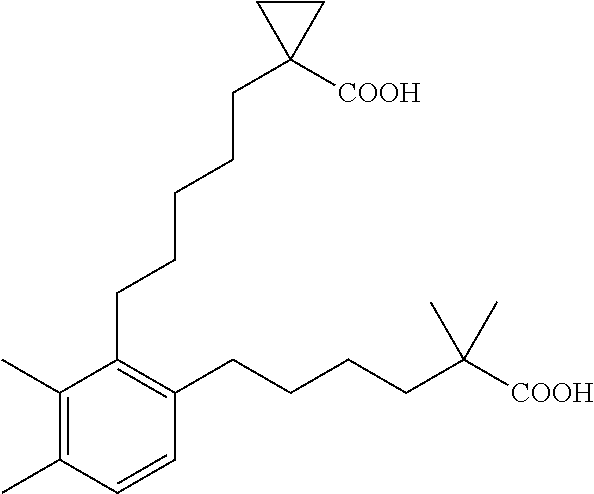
C1(C)=C(C)C=CC(CCCCC([COOH])(C)C)=C1CCCCCC1([COOH])CC1
